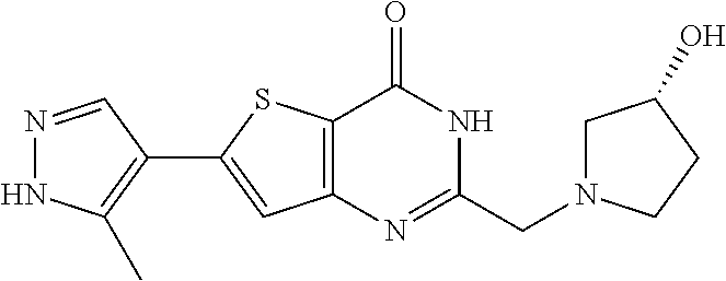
N1=CC(C2=CC3=C(S2)C(=O)NC(CN2CC(O)CC2)=N3)=C(C)N1
